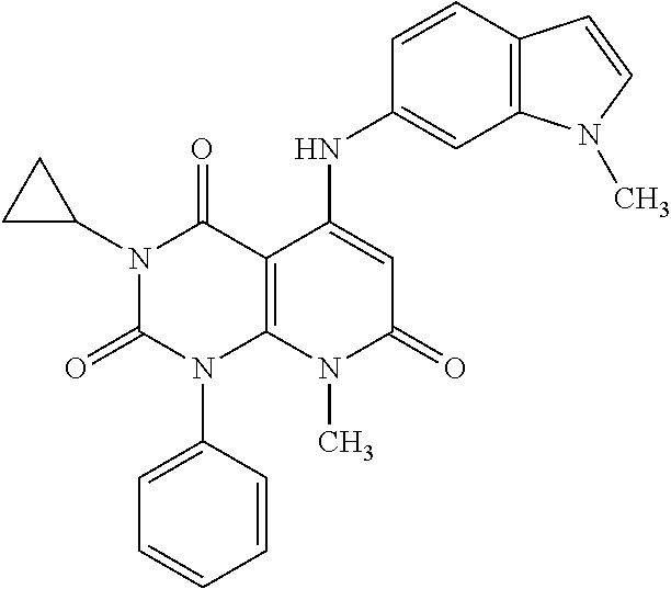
C1=CC(N2C3=C(C(=O)N(C4CC4)C2=O)C(NC2=CC4=C(C=C2)C=CN4C)=CC(=O)N3C)=CC=C1
